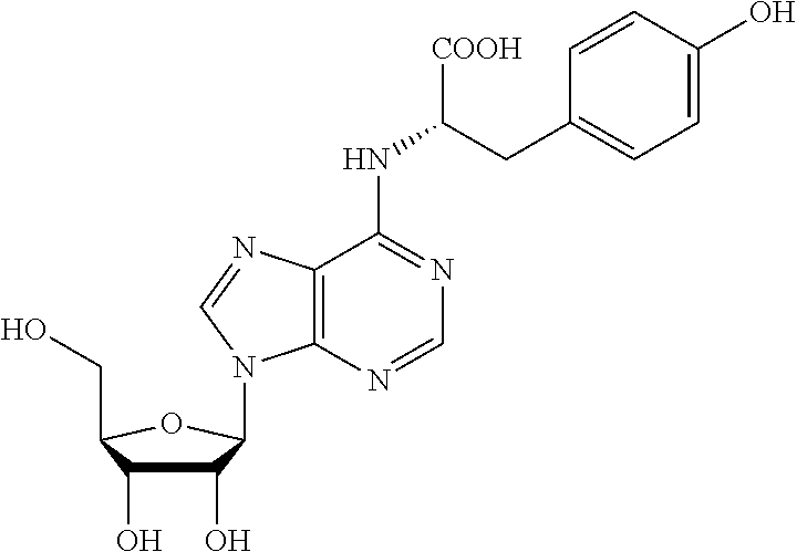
C(NC1=NC=NC2=C1N=CN2C1C(O)C(O)C(CO)O1)([COOH])CC1=CC=C(O)C=C1
